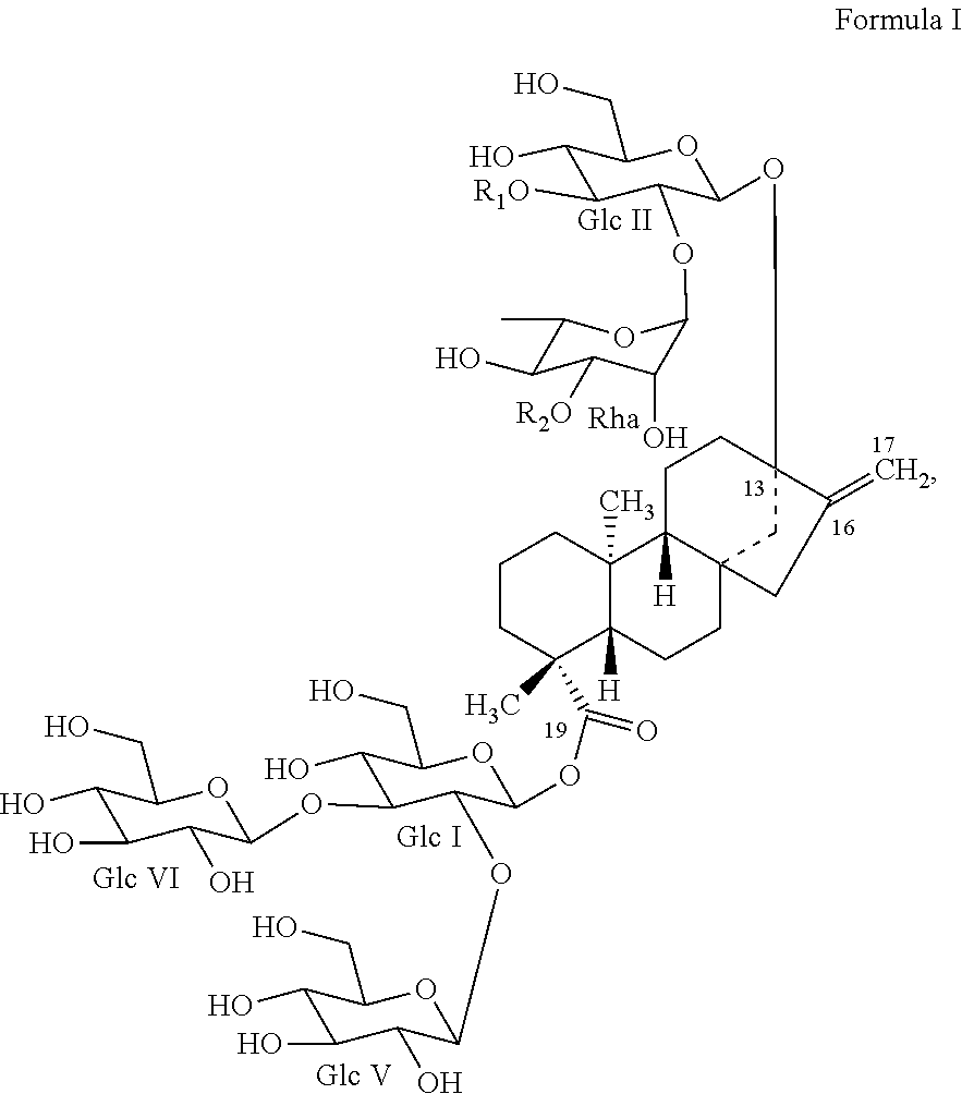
C1CC(C(=O)OC2C(OC3C(O)C(O)C(O)C(CO)O3)C(OC3C(O)C(O)C(O)C(CO)O3)C(O)C(CO)O2)(C)C2([H])C(C)(C1)C1([H])C3(CC2)CC(OC2C(OC4C(O)C([R2O])C(O)C(C)O4)C([R1O])C(O)C(CO)O2)(CC1)C(=C)C3
